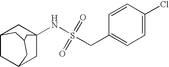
C12CC3CC(NS(CC4=CC=C(Cl)C=C4)(=O)=O)(C1)CC(C2)C3
